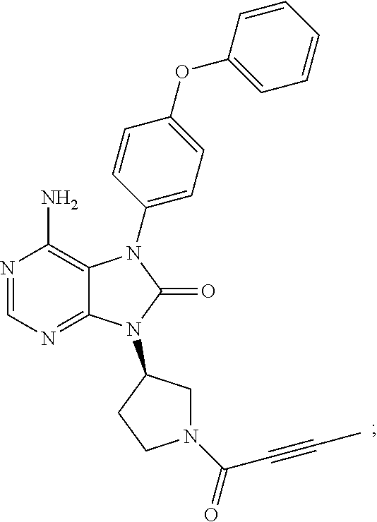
N1=CN=C2C(=C1N)N(C1=CC=C(OC3=CC=CC=C3)C=C1)C(=O)N2C1CN(C(=O)C#CC)CC1
